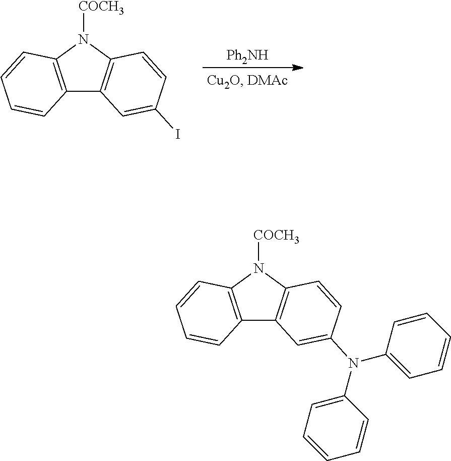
[Ph2NH].C12=C(N([COCH3])C3=C1C=C(I)C=C3)C=CC=C2.C12=C(N([COCH3])C3=C1C=C(N(C1=CC=CC=C1)C1=CC=CC=C1)C=C3)C=CC=C2
